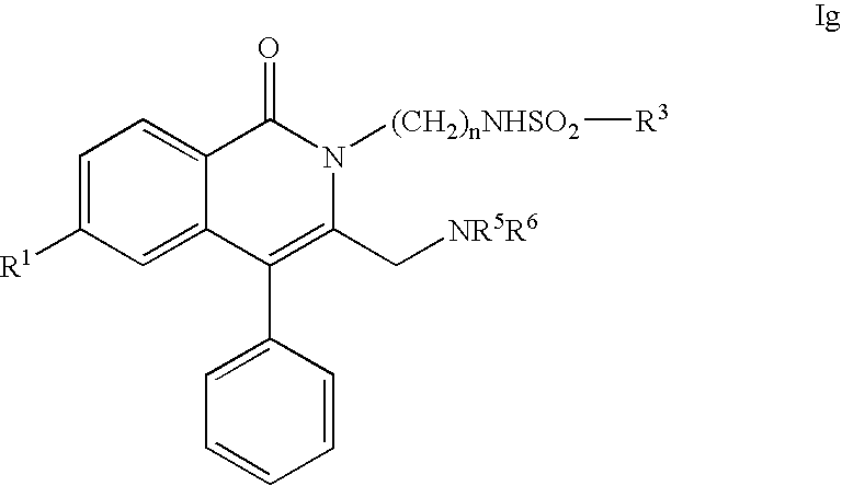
C1=C([R1])C=C2C(=C1)C(=O)N([(CH2)nNHSO2][R3])C(C[NR5R6])=C2C1=CC=CC=C1
